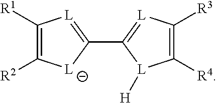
C1(C2=[L]C([R3])=C([R4])[L]2[H])=[L]C([R1])=C([R2])[L]1
